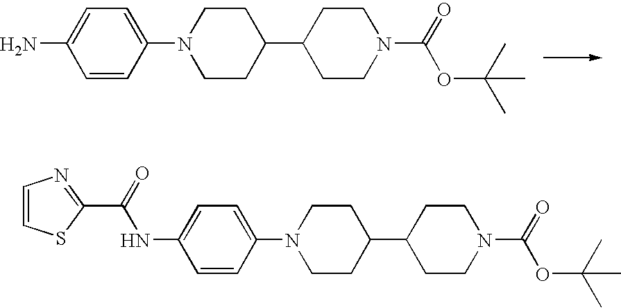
C1=CC(N2CCC(C3CCN(C(OC(C)(C)C)=O)CC3)CC2)=CC=C1N.C1=CC(N2CCC(C3CCN(C(OC(C)(C)C)=O)CC3)CC2)=CC=C1NC(=O)C1=NC=CS1
